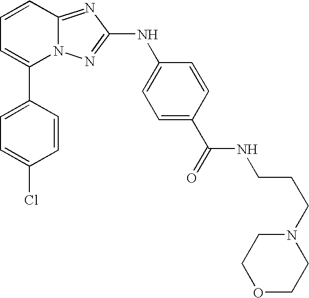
C1(C2=CC=C(Cl)C=C2)=CC=CC2=NC(NC3=CC=C(C(NCCCN4CCOCC4)=O)C=C3)=NN12
